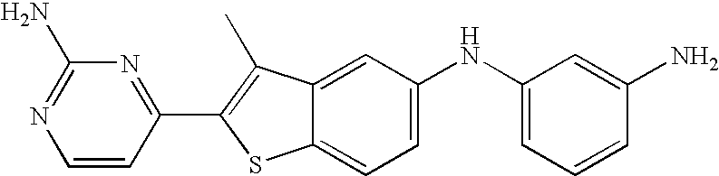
C1=CC(C2=C(C)C3=CC(NC4=CC=CC(N)=C4)=CC=C3S2)=NC(N)=N1
